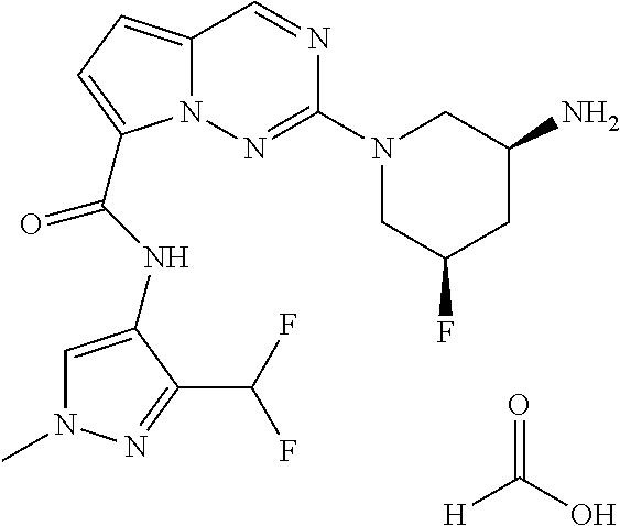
N1=CC2=CC=C(C(NC3=CN(C)N=C3C(F)F)=O)N2N=C1N1CC(F)CC(N)C1.O=C(O)[H]
